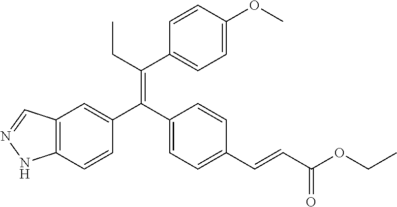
C12=C(C=CC(C(C3=CC=C(C=CC(OCC)=O)C=C3)=C(CC)C3=CC=C(OC)C=C3)=C1)NN=C2
